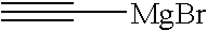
C#C[MgBr]
